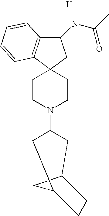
[H].C1(NC(C)=O)C2=C(C3(C1)CCN(C1CC4CC(C1)CC4)CC3)C=CC=C2
